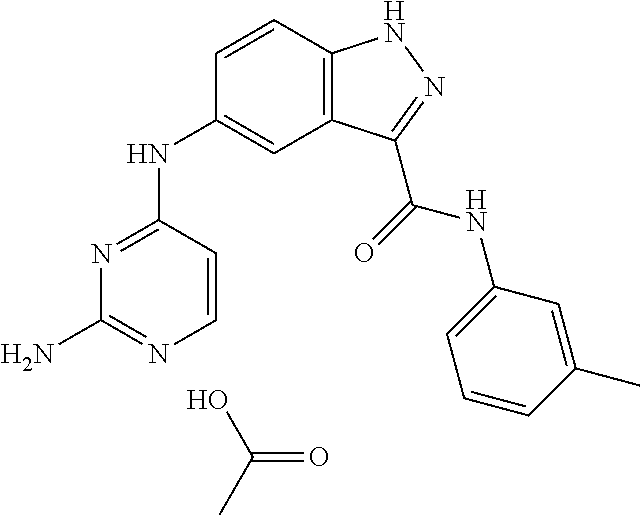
N1=C(NC2=CC3=C(C=C2)NN=C3C(=O)NC2=CC=CC(C)=C2)C=CN=C1N.OC(C)=O
